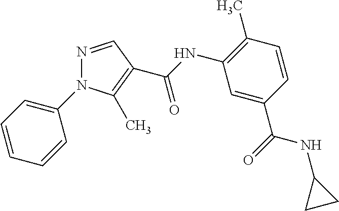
N1=CC(C(NC2=C(C)C=CC(C(=O)NC3CC3)=C2)=O)=C(C)N1C1=CC=CC=C1
